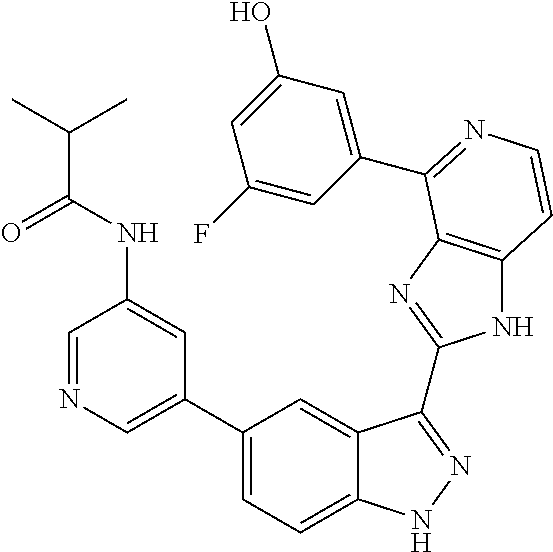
C1(C2=CN=CC(NC(=O)C(C)C)=C2)=CC=C2C(=C1)C(C1=NC3=C(N1)C=CN=C3C1=CC(O)=CC(F)=C1)=NN2
